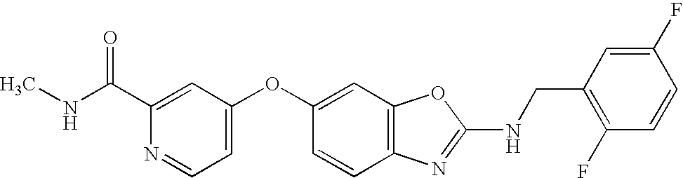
C1(C(NC)=O)=CC(OC2=CC3=C(C=C2)N=C(NCC2=C(F)C=CC(F)=C2)O3)=CC=N1
